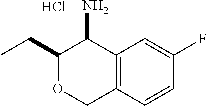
C1(CC)OCC2=C(C1N)C=C(F)C=C2.Cl
